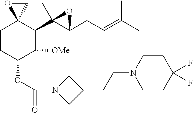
C1CC(OC(=O)N2CC(CCN3CCC(F)(F)CC3)C2)C([OMe])C(C2(C)C(CC=C(C)C)O2)C12CO2
